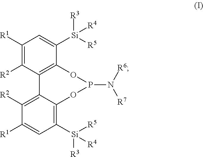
C1([R1])=C([R2])C2=C(C([Si]([R4])([R3])[R5])=C1)OP(N([R7])[R6])OC1=C([Si]([R3])([R4])[R5])C=C([R1])C([R2])=C21
